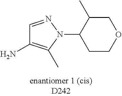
C1=NN(C2CCOCC2C)C(C)=C1N
